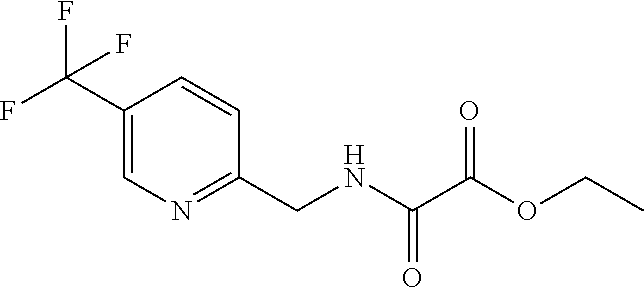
C1(C(F)(F)F)=CN=C(CNC(C(OCC)=O)=O)C=C1
